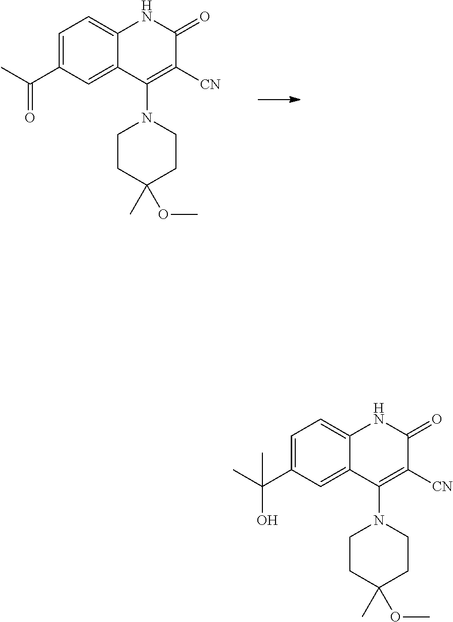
C1=C2C(=CC(C(C)=O)=C1)C(N1CCC(OC)(C)CC1)=C([CN])C(=O)N2.C1=C2C(=CC(C(C)(O)C)=C1)C(N1CCC(OC)(C)CC1)=C([CN])C(=O)N2
